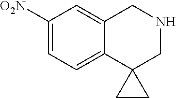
C1([O2N])=CC=C2C(=C1)CNCC21CC1
